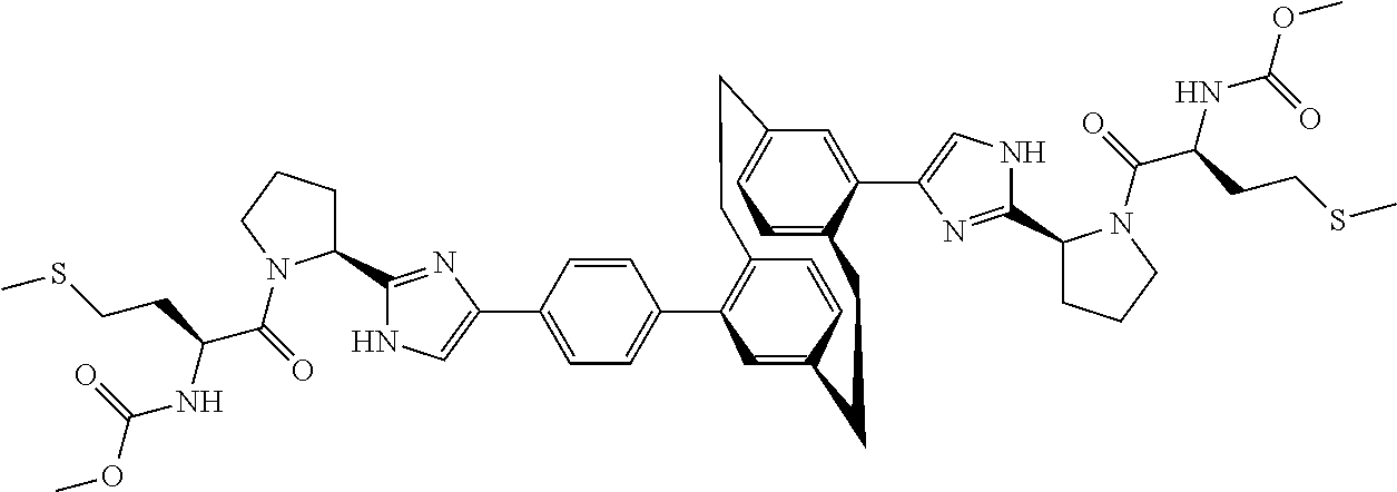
C1(C2=CC=C(C3=CNC(C4CCCN4C(C(NC(OC)=O)CCSC)=O)=N3)C=C2)=C2C=CC(=C1)CCC1=CC=C(C=C1C1=CNC(C3CCCN3C(C(NC(OC)=O)CCSC)=O)=N1)CC2
